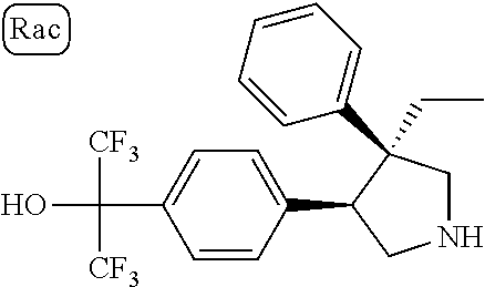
C(C1=CC=C(C2CNCC2(CC)C2=CC=CC=C2)C=C1)(O)([CF3])[CF3]
